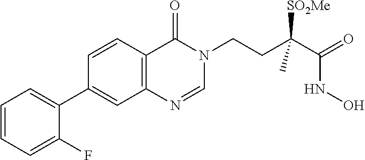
C1=CC=C(F)C(C2=CC3=C(C=C2)C(=O)N(CCC(C(=O)NO)([SO2Me])C)C=N3)=C1
